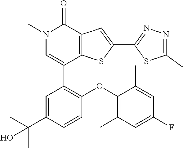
N1(C)C=C(C2=C(OC3=C(C)C=C(F)C=C3C)C=CC(C(C)(C)O)=C2)C2=C(C1=O)C=C(C1=NN=C(C)S1)S2
